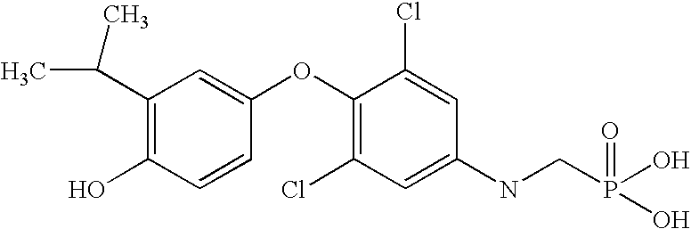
C1(C(C)C)=C(O)C=CC(OC2=C(Cl)C=C(NCP(O)(=O)O)C=C2Cl)=C1
